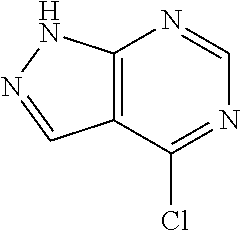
C12=C(C(Cl)=NC=N1)C=NN2
